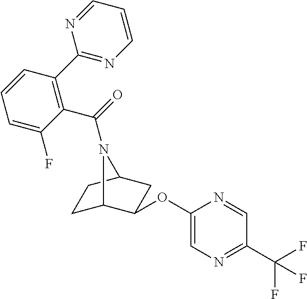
C1C2C(OC3=CN=C(C(F)(F)F)C=N3)CC(C1)N2C(=O)C1=C(C2=NC=CC=N2)C=CC=C1F
